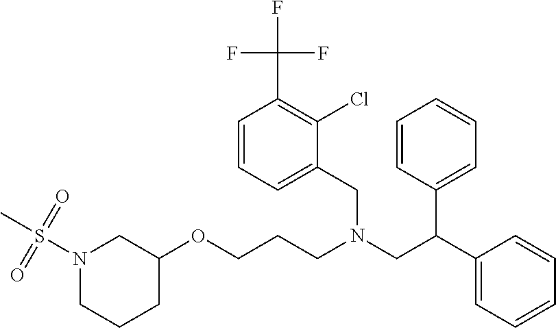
C1C(OCCCN(CC(C2=CC=CC=C2)C2=CC=CC=C2)CC2=CC=CC(C(F)(F)F)=C2Cl)CN(S(C)(=O)=O)CC1
